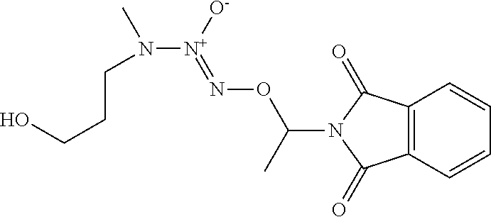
C12=C(C=CC=C1)C(=O)N(C(ON=[N+](N(CCCO)C)[O-])C)C2=O
